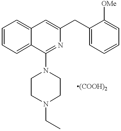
C1=C2C(=CC=C1)C=C(CC1=CC=CC=C1[OMe])N=C2N1CCN(CC)CC1
